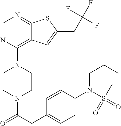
C1CN(C(CC2=CC=C(N(CC(C)C)S(=O)(C)=O)C=C2)=O)CCN1C1=C2C(=NC=N1)SC(CC(F)(F)F)=C2
